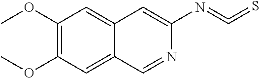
C1(OC)=C(OC)C=C2C(=C1)C=C(N=C=S)N=C2
